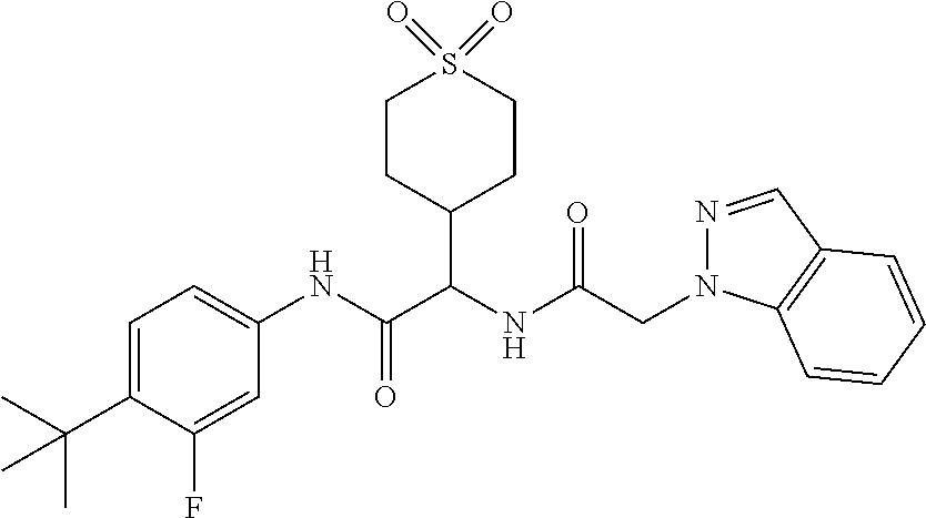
C1=C(C(C)(C)C)C(F)=CC(NC(C(NC(=O)CN2N=CC3=C2C=CC=C3)C2CCS(=O)(=O)CC2)=O)=C1
